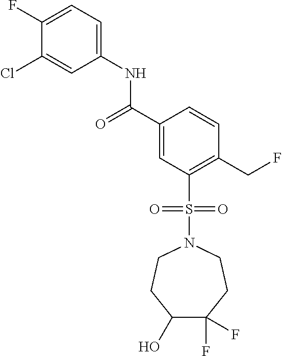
C(C1=CC(S(N2CCC(F)(F)C(O)CC2)(=O)=O)=C(CF)C=C1)(=O)NC1=CC=C(F)C(Cl)=C1
